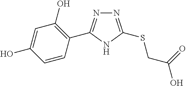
N1=C(SCC(O)=O)NC(C2=C(O)C=C(O)C=C2)=N1
